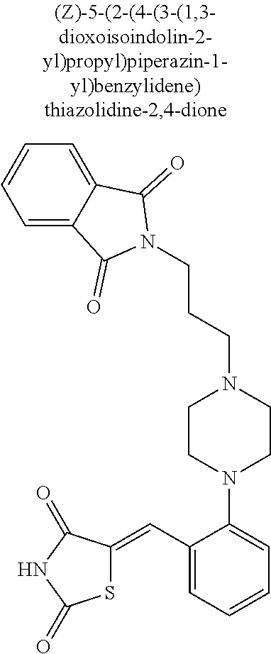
C1(C=C2SC(=O)NC2=O)=CC=CC=C1N1CCN(CCCN2C(=O)C3=CC=CC=C3C2=O)CC1
